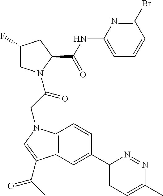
C1(C2=CC3=C(C=C2)N(CC(=O)N2CC(F)CC2C(NC2=CC=CC(Br)=N2)=O)C=C3C(C)=O)=CC=C(C)N=N1
